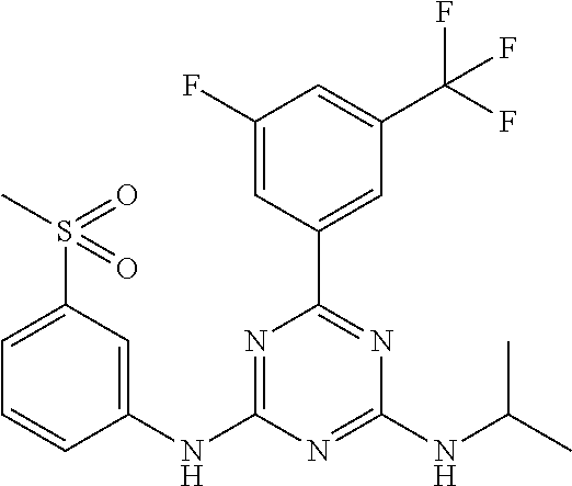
C1(F)=CC(C2=NC(NC(C)C)=NC(NC3=CC(S(C)(=O)=O)=CC=C3)=N2)=CC(C(F)(F)F)=C1
